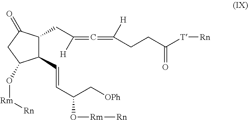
C1(C=CC(C[OPh])O[Rm][Rn])C(CC([H])=C=C(CCC([T][Rn])=O)[H])C(=O)CC1O[Rm][Rn]
